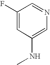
C1(F)=CC(NC)=CN=C1
